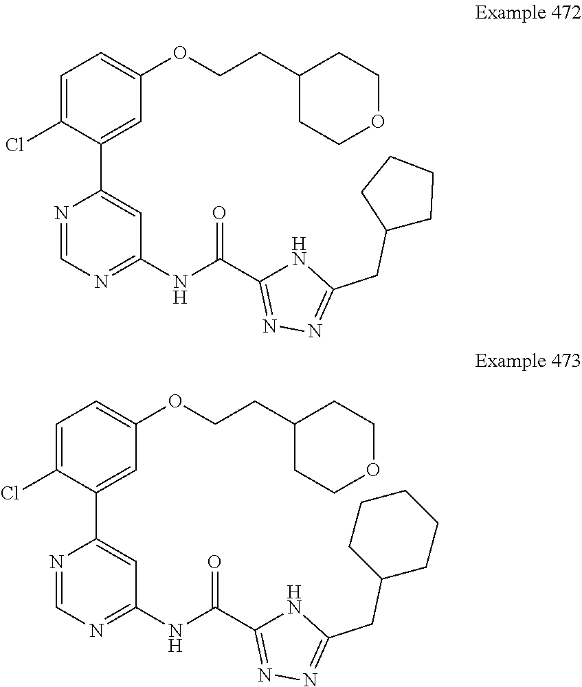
C1=C(Cl)C(C2=CC(NC(=O)C3=NN=C(CC4CCCC4)N3)=NC=N2)=CC(OCCC2CCOCC2)=C1.C1=C(Cl)C(C2=CC(NC(=O)C3=NN=C(CC4CCCCC4)N3)=NC=N2)=CC(OCCC2CCOCC2)=C1
